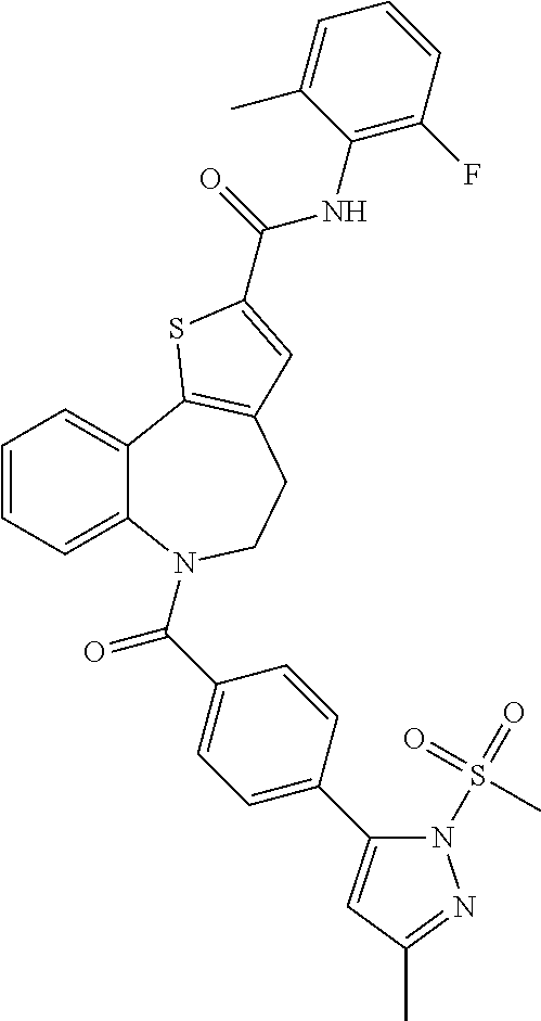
C1=CC=C2C(=C1)C1=C(CCN2C(C2=CC=C(C3=CC(C)=NN3S(=O)(=O)C)C=C2)=O)C=C(C(NC2=C(F)C=CC=C2C)=O)S1
